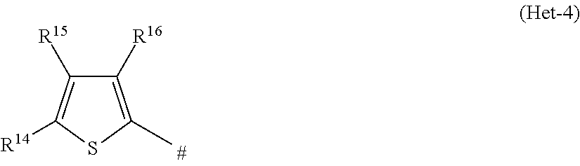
C1([R16])=C(C)SC([R14])=C1[R15]
